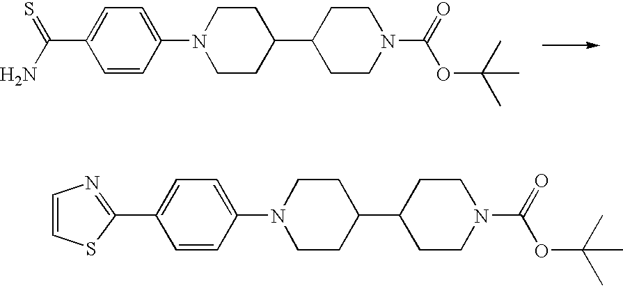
C1=CC(N2CCC(C3CCN(C(=O)OC(C)(C)C)CC3)CC2)=CC=C1C(=S)N.C1=CC(N2CCC(C3CCN(C(=O)OC(C)(C)C)CC3)CC2)=CC=C1C1=NC=CS1
